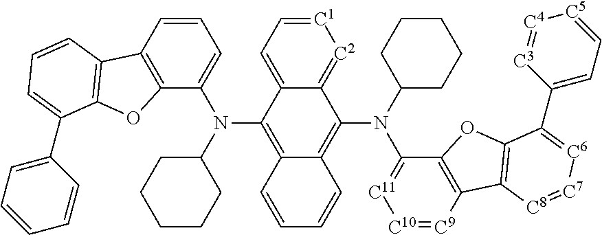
C1=CC2=C(C(N(C3=C4C(=C(N(C5=[C11][C10]=[C9]C6=C5OC5=C6[C8]=[C7][C6]=C5C5=CC=[C5][C4]=[C3]5)C5CCCCC5)C5=[C2][C1]=CC=C35)C=CC=C4)C3CCCCC3)=C1)OC1=C2C=CC=C1C1=CC=CC=C1
